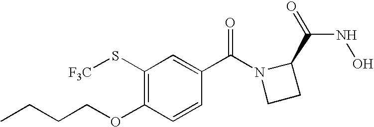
C1(S[F3C])=C(OCCCC)C=CC(C(N2CCC2C(=O)NO)=O)=C1
